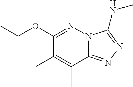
C(OC1=NN2C(=NN=C2NC)C(C)=C1C)C
